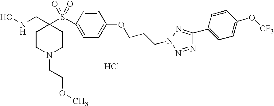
C1(S(C2(CNO)CCN(CCOC)CC2)(=O)=O)=CC=C(OCCCN2N=NC(C3=CC=C(O[CF3])C=C3)=N2)C=C1.Cl
